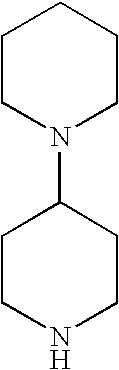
C1CN(C2CCNCC2)CCC1
